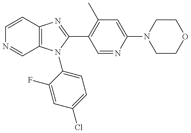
C12=C(N(C3=CC=C(Cl)C=C3F)C(C3=C(C)C=C(N4CCOCC4)N=C3)=N1)C=NC=C2
